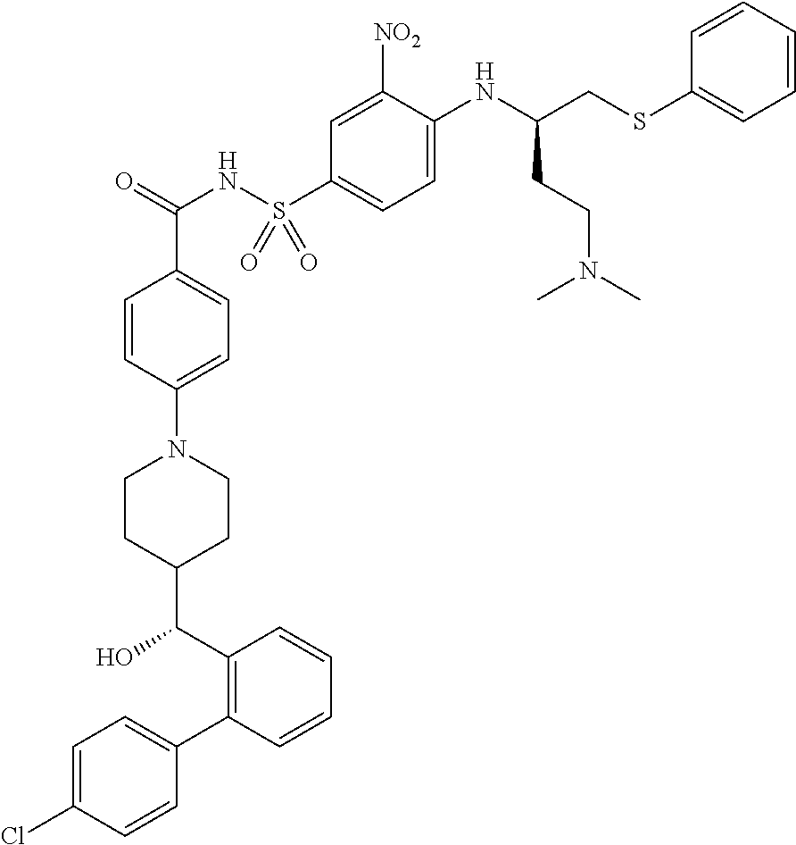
C1=C(Cl)C=CC(C2=C(C(O)C3CCN(C4=CC=C(C(=O)NS(C5=CC=C(NC(CSC6=CC=CC=C6)CCN(C)C)C([NO2])=C5)(=O)=O)C=C4)CC3)C=CC=C2)=C1
